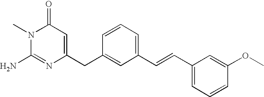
N1(C)C(N)=NC(CC2=CC(C=CC3=CC=CC(OC)=C3)=CC=C2)=CC1=O
